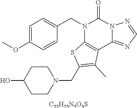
C1=C(OC)C=CC(CN2C3=C(C4=NC=NN4C2=O)C(C)=C(CN2CCC(O)CC2)S3)=C1.[C22H25N5O3S]
